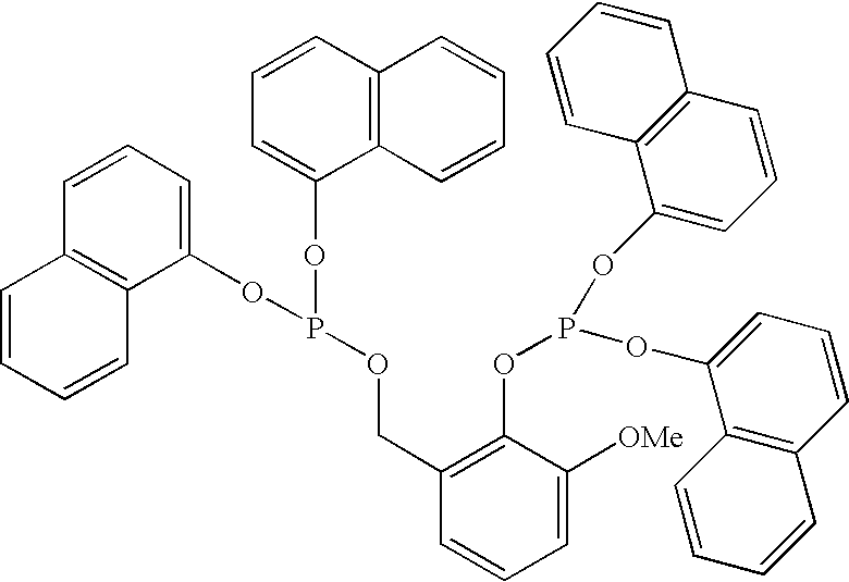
C1=CC=C(OP(OC2=CC=CC3=C2C=CC=C3)OCC2=C(OP(OC3=CC=CC4=C3C=CC=C4)OC3=CC=CC4=C3C=CC=C4)C([OMe])=CC=C2)C2=C1C=CC=C2
